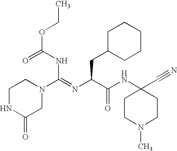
C(NC(=O)OCC)(=NC(C(NC1(C#N)CCN(C)CC1)=O)CC1CCCCC1)N1CC(=O)NCC1
